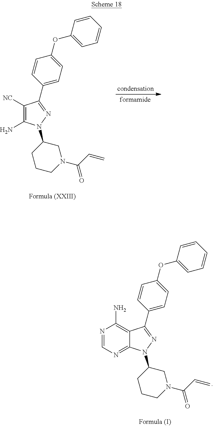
N1=CN=C2C(=C1N)C(C1=CC=C(OC3=CC=CC=C3)C=C1)=NN2C1CCCN(C(C=C)=O)C1.NC1=C([NC])C(C2=CC=C(OC3=CC=CC=C3)C=C2)=NN1C1CCCN(C(C=C)=O)C1
